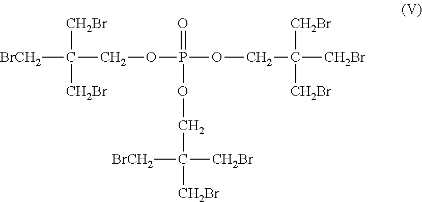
[BrCH2]C(COP(=O)(OCC([CH2Br])([CH2Br])[CH2Br])OCC([CH2Br])([BrCH2])[CH2Br])([CH2Br])[CH2Br]
